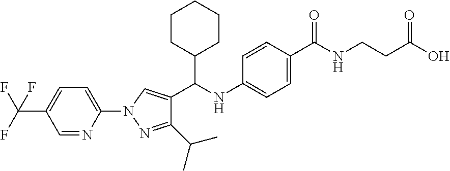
C1(N2N=C(C(C)C)C(C(C3CCCCC3)NC3=CC=C(C(=O)NCCC(=O)O)C=C3)=C2)=CC=C(C(F)(F)F)C=N1
